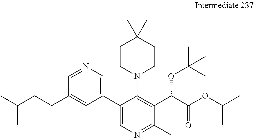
N1=CC(CCC(C)C)=CC(C2=CN=C(C)C(C(C(OC(C)C)=O)OC(C)(C)C)=C2N2CCC(C)(C)CC2)=C1
